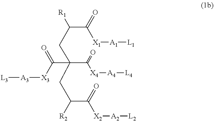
[X1](C(C(CC(CC([R2])C(=O)[X2][A2][L2])(C([X3][A3][L3])=O)C(=O)[X4][A4][L4])[R1])=O)[A1][L1]
